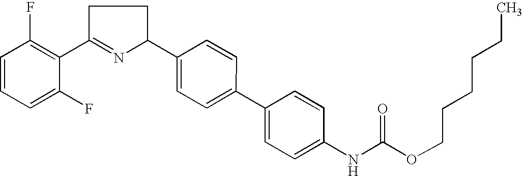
C1=CC=C(F)C(C2=NC(C3=CC=C(C4=CC=C(NC(OCCCCCC)=O)C=C4)C=C3)CC2)=C1F
